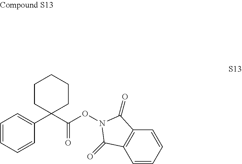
C1=CC=CC2=C1C(=O)N(OC(C1(C3=CC=CC=C3)CCCCC1)=O)C2=O
